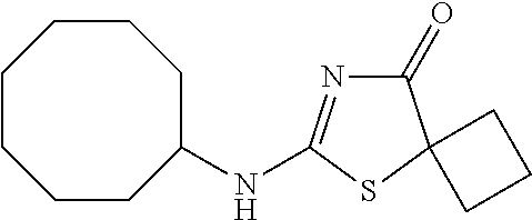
C1(=O)N=C(NC2CCCCCCC2)SC12CCC2
